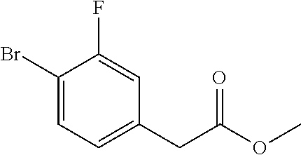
C1(Br)=CC=C(CC(OC)=O)C=C1F
